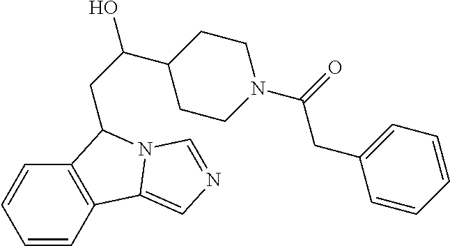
C1=CC2=C(C=C1)C(CC(O)C1CCN(C(=O)CC3=CC=CC=C3)CC1)N1C2=CN=C1
